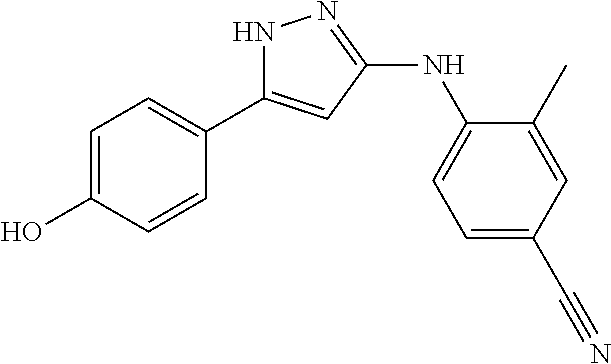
N1C(C2=CC=C(O)C=C2)=CC(NC2=CC=C(C#N)C=C2C)=N1
